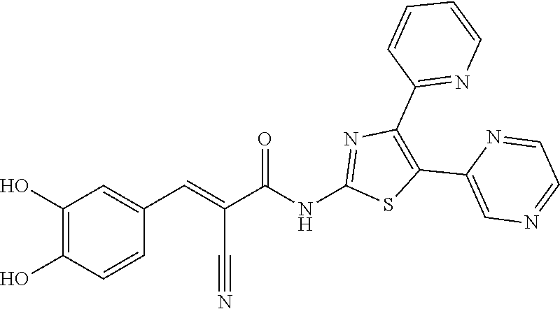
C1(C2=CN=CC=N2)=C(C2=NC=CC=C2)N=C(NC(C(=CC2=CC(O)=C(O)C=C2)C#N)=O)S1
